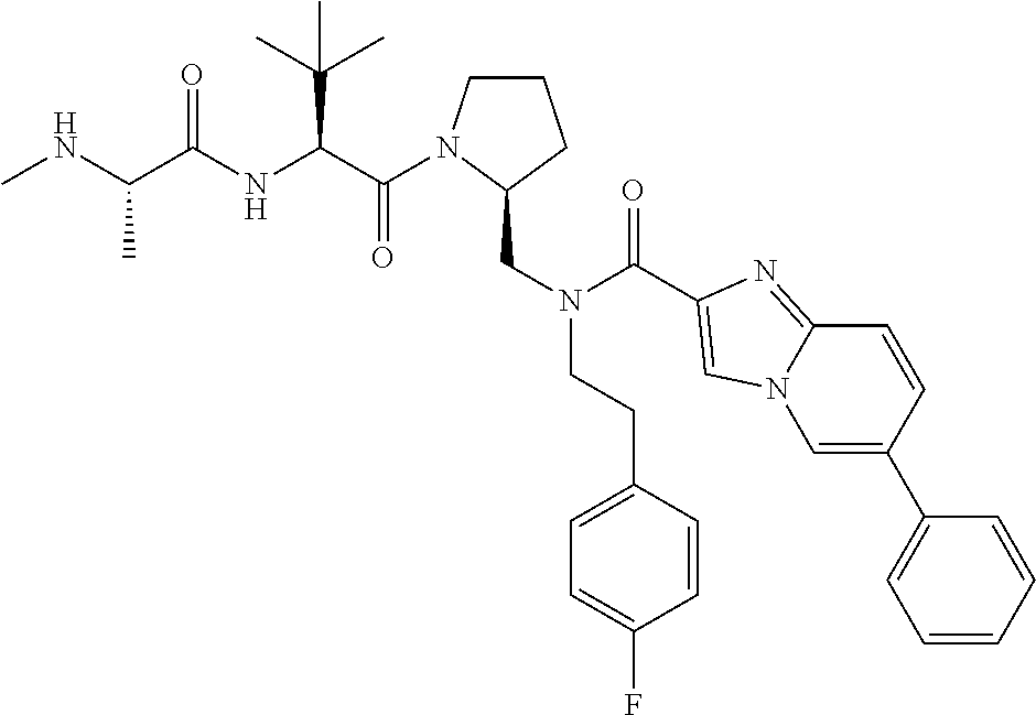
CNC(C(NC(C(=O)N1CCCC1CN(CCC1=CC=C(F)C=C1)C(=O)C1=CN2C=C(C3=CC=CC=C3)C=CC2=N1)C(C)(C)C)=O)C
